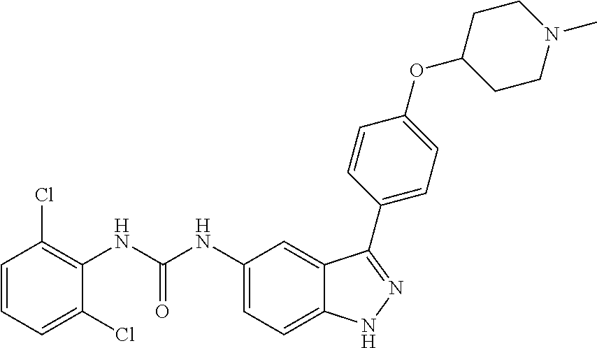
C1=CC=C(Cl)C(NC(NC2=CC=C3C(=C2)C(C2=CC=C(OC4CCN(C)CC4)C=C2)=NN3)=O)=C1Cl
